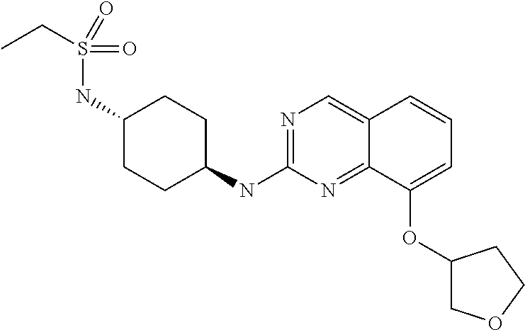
C1=C(OC2COCC2)C2=NC(NC3CCC(NS(=O)(=O)CC)CC3)=NC=C2C=C1
